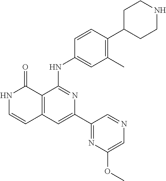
C1=CC(NC2=NC(C3=NC(OC)=CN=C3)=CC3=C2C(=O)NC=C3)=CC(C)=C1C1CCNCC1
